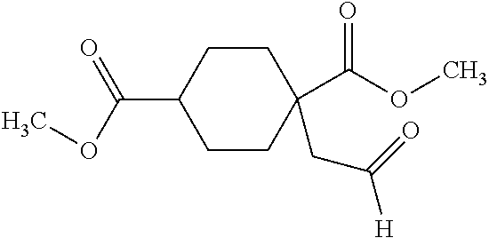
C1CC(C(OC)=O)(CC(=O)[H])CCC1C(OC)=O
